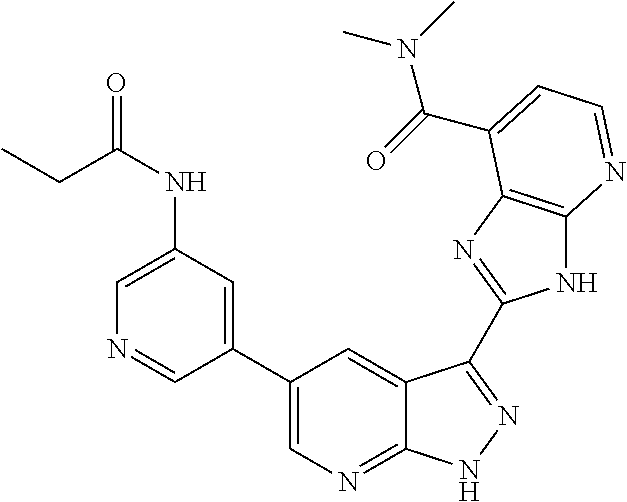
C1(C2=CN=C3C(=C2)C(C2=NC4=C(N2)N=CC=C4C(N(C)C)=O)=NN3)=CC(NC(=O)CC)=CN=C1
